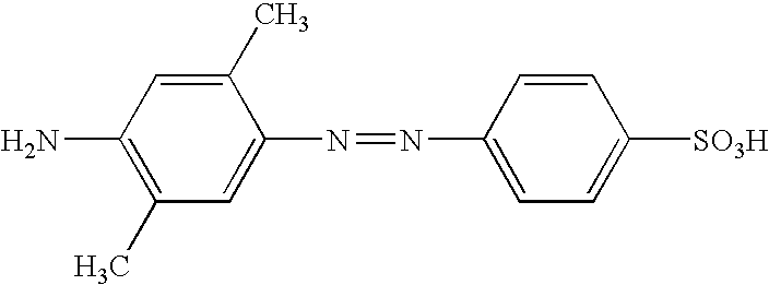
C1(C)=CC(N)=C(C)C=C1N=NC1=CC=C([SO3H])C=C1
